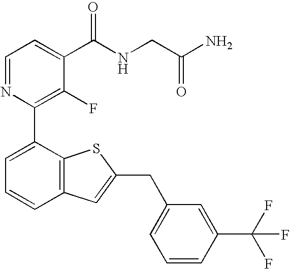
C1=NC(C2=CC=CC3=C2SC(CC2=CC=CC(C(F)(F)F)=C2)=C3)=C(F)C(C(NCC(N)=O)=O)=C1
